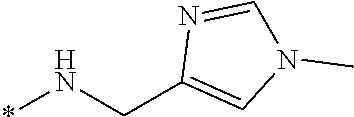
C1(CN*)=CN(C)C=N1
